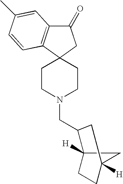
C1CN(CC2C3([H])CCC([H])(C3)C2)CCC12CC(=O)C1=C2C=CC(C)=C1
